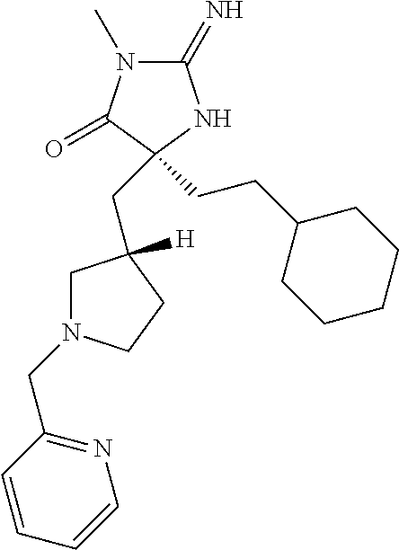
C1(=N)N(C)C(=O)C(CC2([H])CN(CC3=NC=CC=C3)CC2)(CCC2CCCCC2)N1
